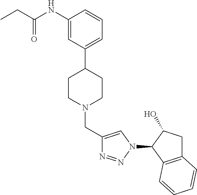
C1(NC(CC)=O)=CC(C2CCN(CC3=CN(C4C5=C(CC4O)C=CC=C5)N=N3)CC2)=CC=C1
